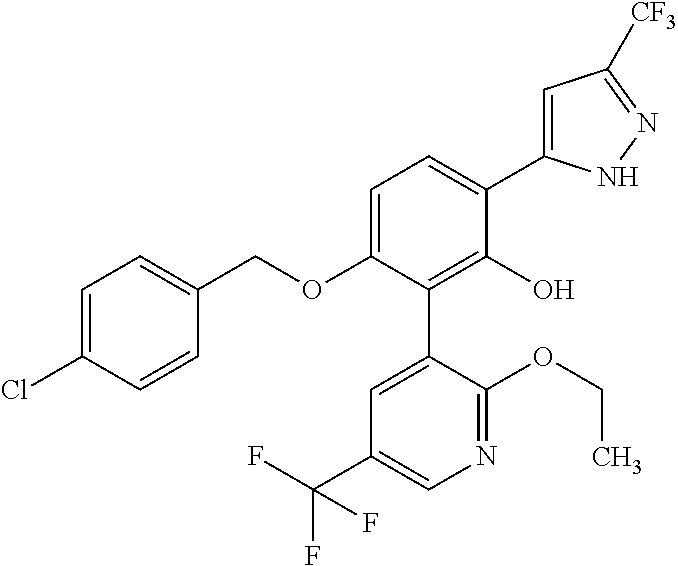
C1(OCC2=CC=C(Cl)C=C2)=CC=C(C2=CC([CF3])=NN2)C(O)=C1C1=CC(C(F)(F)F)=CN=C1OCC
